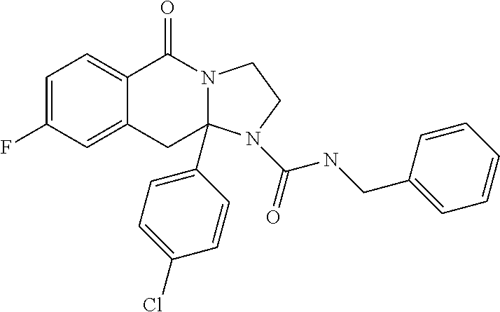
C1=C(F)C=C2C(=C1)C(=O)N1CCN(C(NCC3=CC=CC=C3)=O)C1(C1=CC=C(Cl)C=C1)C2
